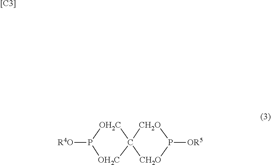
[[C3]].[R4O]P1[OH2C]C2([OH2C]1)[CH2O]P([OR5])[CH2O]2
